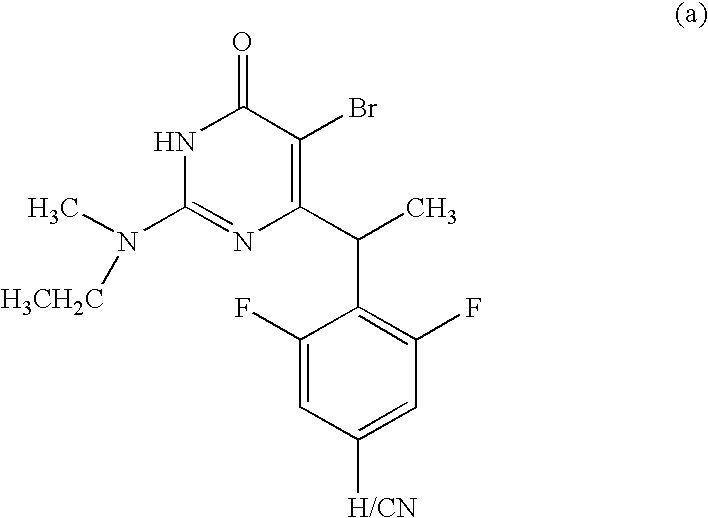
[H3CH2C]N(C)C1=NC(C(C)C2=C(F)C=C([H/CN])C=C2F)=C(Br)C(=O)N1
